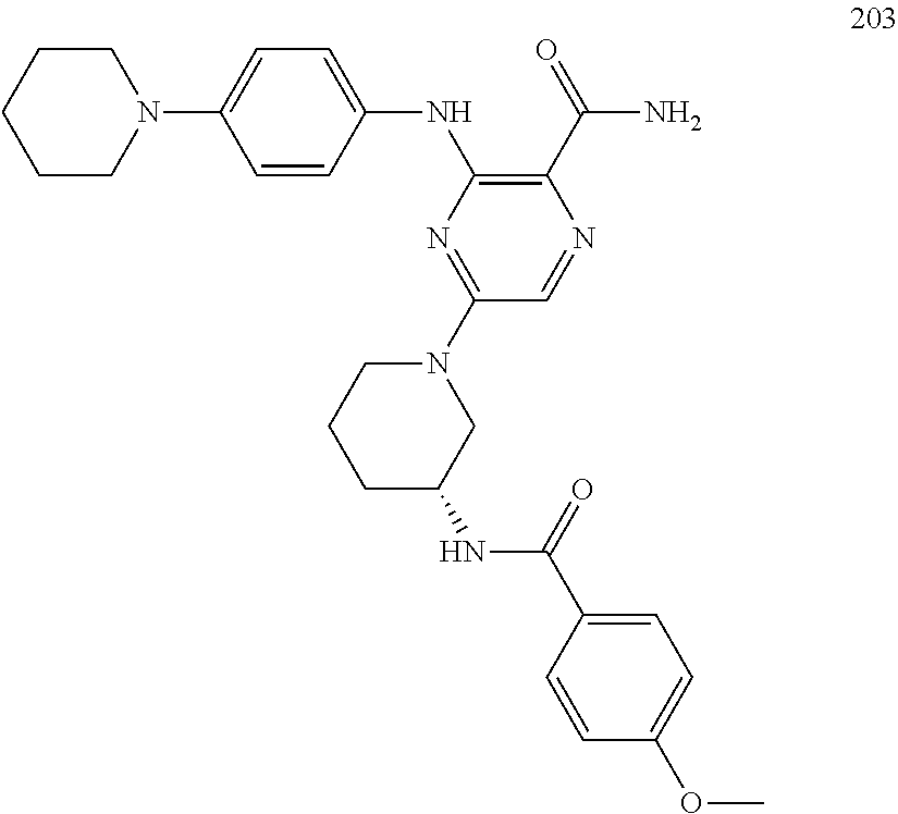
C1=CC(NC2=C(C(=O)N)N=CC(N3CCCC(NC(C4=CC=C(OC)C=C4)=O)C3)=N2)=CC=C1N1CCCCC1
